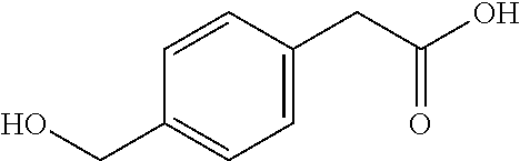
C1=CC(CC(O)=O)=CC=C1CO
